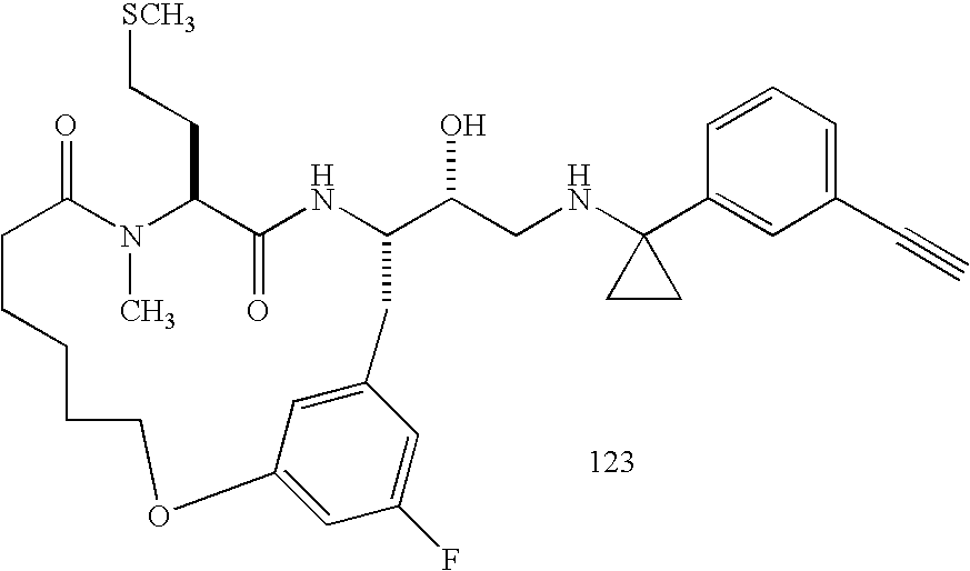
C1=CC=C(C#C)C=C1C1(NCC(O)C2NC(=O)C(CC[SCH3])N(C)C(=O)CCCCCOC3=CC(F)=CC(=C3)C2)CC1
